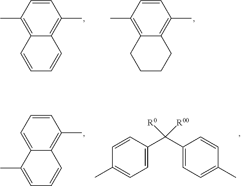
C1=CC(C)=C2C(=C1C)C=CC=C2.C1=CC(C)=C2C(=C1C)CCCC2.C1=CC=C2C(=C1C)C=CC=C2C.C1=CC(C)=CC=C1C(C1=CC=C(C)C=C1)([R0])[R00]
